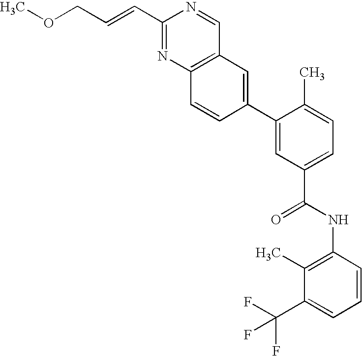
C1(C=CCOC)=NC2=C(C=N1)C=C(C1=CC(C(NC3=C(C)C(C(F)(F)F)=CC=C3)=O)=CC=C1C)C=C2
